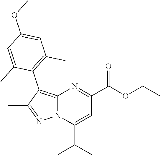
N12C(=C(C3=C(C)C=C(OC)C=C3C)C(C)=N1)N=C(C(OCC)=O)C=C2C(C)C
